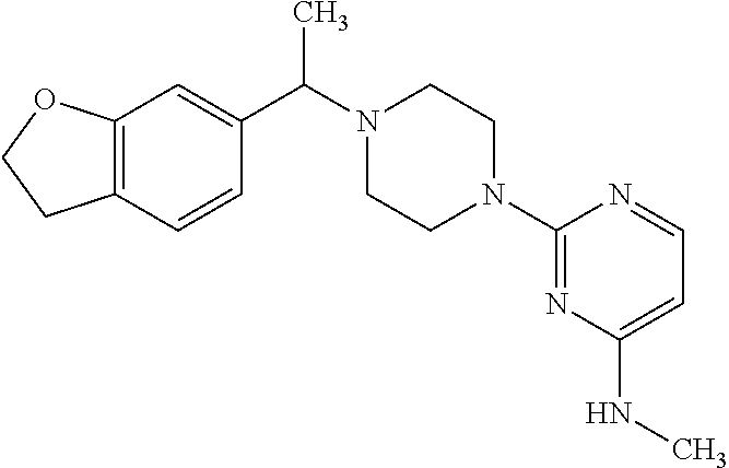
C12=C(C=CC(C(N3CCN(C4=NC(NC)=CC=N4)CC3)C)=C1)CCO2
